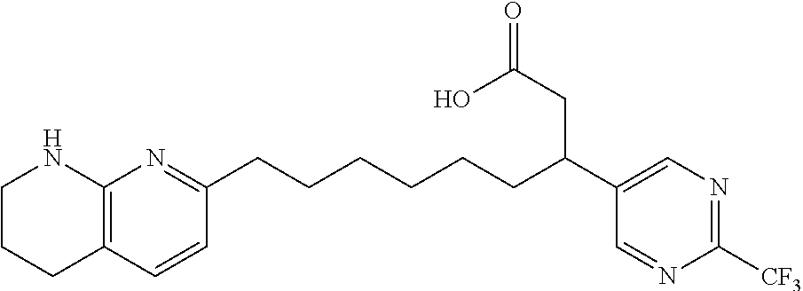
C1CCC2=C(N1)N=C(CCCCCCC(C1=CN=C([CF3])N=C1)CC(=O)O)C=C2
